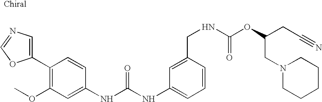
C1(C2=C(OC)C=C(NC(NC3=CC=CC(CNC(OC(CN4CCCCC4)CC#N)=O)=C3)=O)C=C2)=CN=CO1
